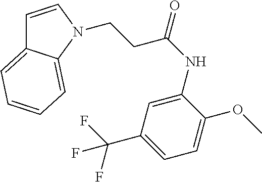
C1=CN(CCC(NC2=CC(C(F)(F)F)=CC=C2OC)=O)C2=CC=CC=C12
